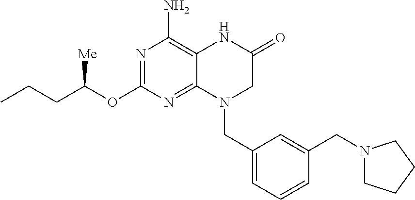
N1=C(OC(CCC)[Me])N=C2C(=C1N)NC(=O)CN2CC1=CC=CC(CN2CCCC2)=C1
